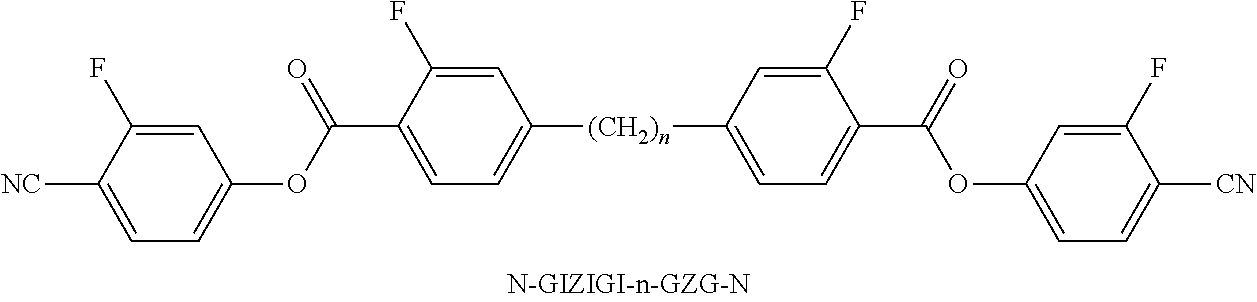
[(CH2)n](C1=CC=C(C(=O)OC2=CC=C([CN])C(F)=C2)C(F)=C1)C1=CC=C(C(=O)OC2=CC=C([CN])C(F)=C2)C(F)=C1
